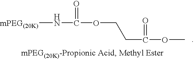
[mPEG(20K)]NC(OCCC(OC)=O)=O
